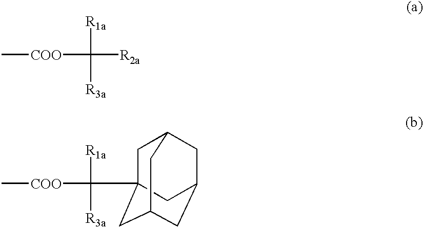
C[COO]C([R3a])([R1a])[R2a].C[COO]C([R3a])([R1a])C12CC3CC(CC(C1)C3)C2
